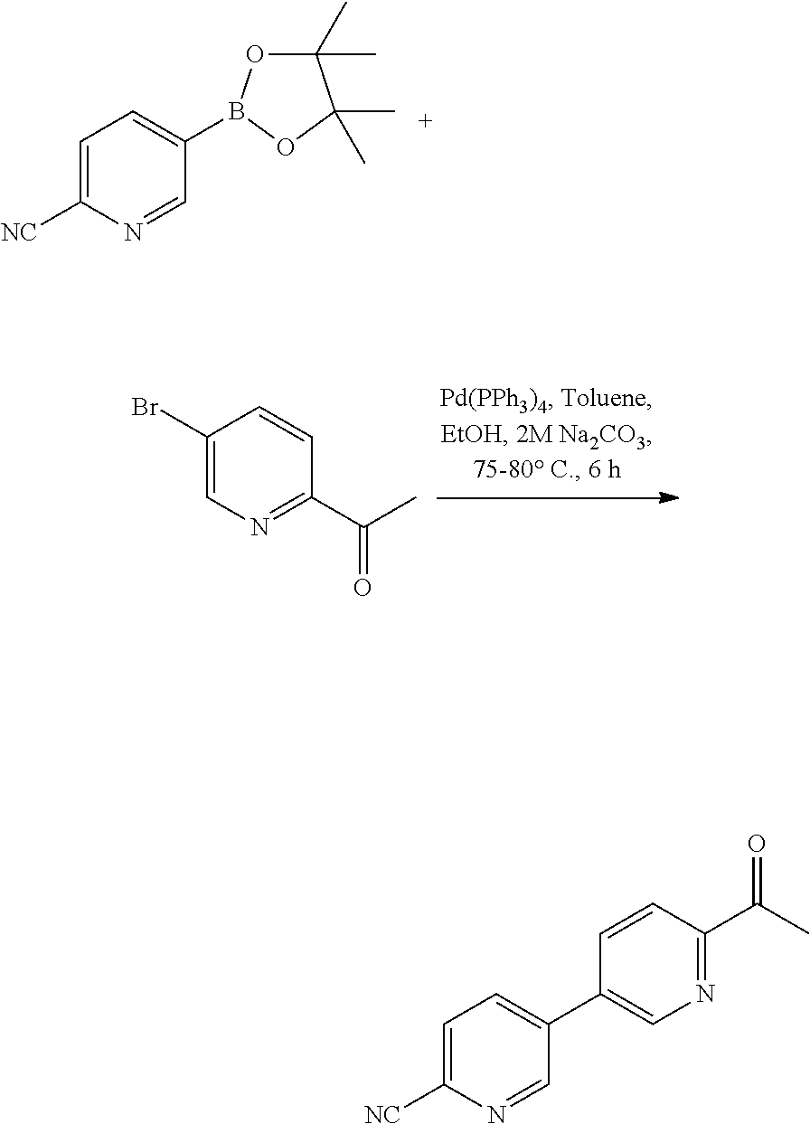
C1=C([NC])N=CC(B2OC(C)(C)C(C)(C)O2)=C1.C1(Br)=CN=C(C(C)=O)C=C1.C1=C([NC])N=CC(C2=CN=C(C(C)=O)C=C2)=C1
